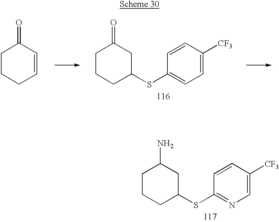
C1CCC(SC2=NC=C([CF3])C=C2)CC1N.C1CCC=CC1=O.C1CCC(SC2=CC=C([CF3])C=C2)CC1=O
